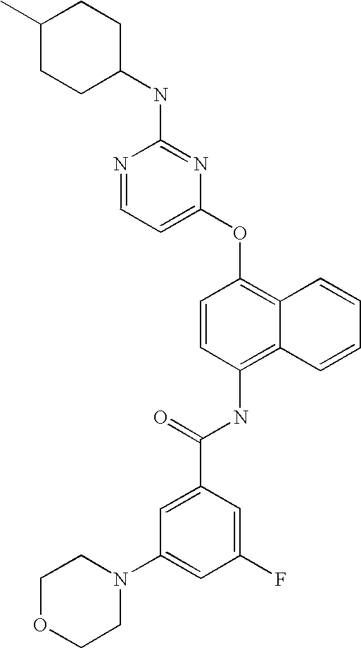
N1=CC=C(OC2=C3C(=C(NC(C4=CC(N5CCOCC5)=CC(F)=C4)=O)C=C2)C=CC=C3)N=C1NC1CCC(C)CC1
